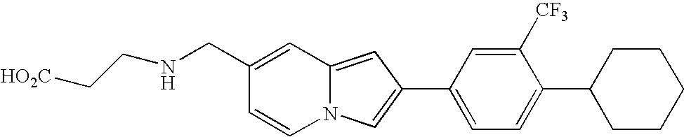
[HO2C]CCNCC1=CC2=CC(C3=CC=C(C4CCCCC4)C([CF3])=C3)=CN2C=C1
